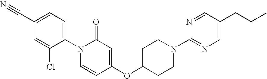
C1(C#N)=CC=C(N2C=CC(OC3CCN(C4=NC=C(CCC)C=N4)CC3)=CC2=O)C(Cl)=C1
